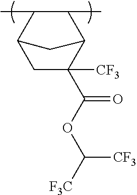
C1C([CF3])(C(OC([CF3])[F3C])=O)C2C(C)C(C)C1C2
